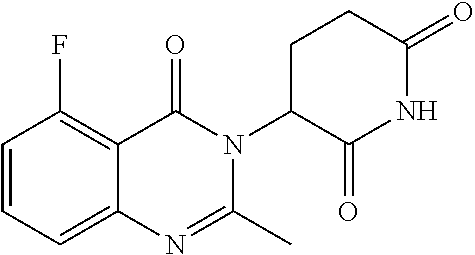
C1=CC=C2C(=C1F)C(=O)N(C1C(=O)NC(=O)CC1)C(C)=N2
